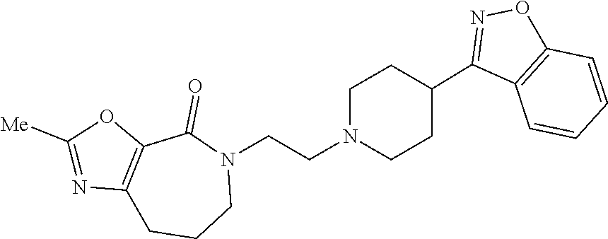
N1(CCN2CCC(C3=NOC4=C3C=CC=C4)CC2)C(=O)C2=C(CCC1)N=C([Me])O2
